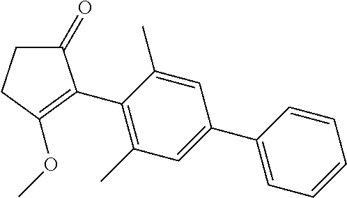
C1(=O)CCC(OC)=C1C1=C(C)C=C(C2=CC=CC=C2)C=C1C
